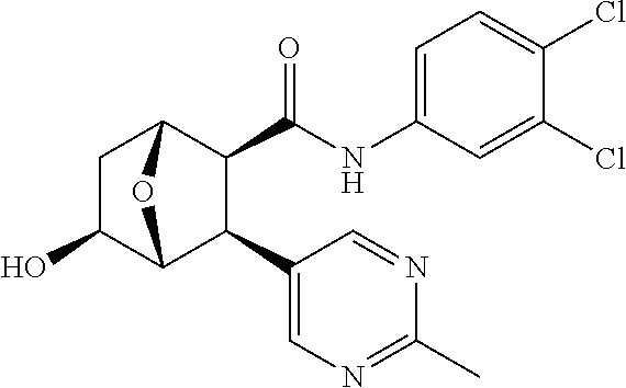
C1C(O)C2C(C3=CN=C(C)N=C3)C(C(NC3=CC=C(Cl)C(Cl)=C3)=O)C1O2
